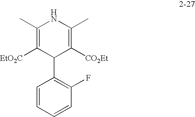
C1(C)=C([EtO2C])C(C2=C(F)C=CC=C2)C([CO2Et])=C(C)N1
